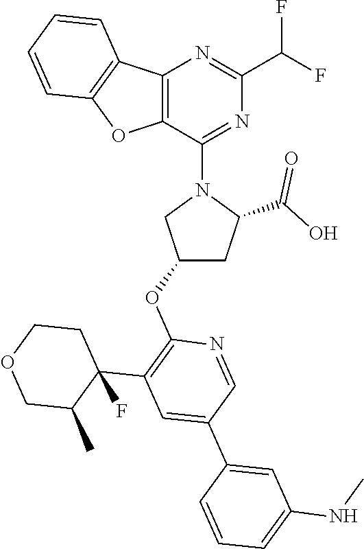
C12=C(C(N3CC(OC4=C(C5(F)C(C)COCC5)C=C(C5=CC(NC)=CC=C5)C=N4)CC3C(O)=O)=NC(C(F)F)=N1)OC1=C2C=CC=C1
